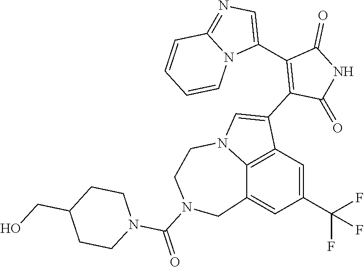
C12=C3C=C(C(F)(F)F)C=C1CN(C(=O)N1CCC(CO)CC1)CCN2C=C3C1=C(C2=CN=C3N2C=CC=C3)C(=O)NC1=O
